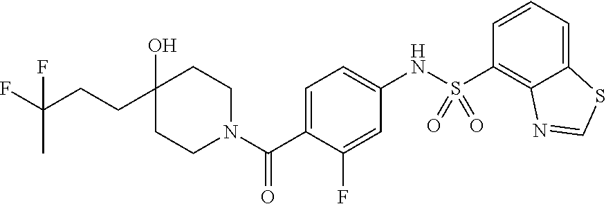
C1(O)(CCC(F)(C)F)CCN(C(C2=CC=C(NS(C3=C4C(=CC=C3)SC=N4)(=O)=O)C=C2F)=O)CC1
